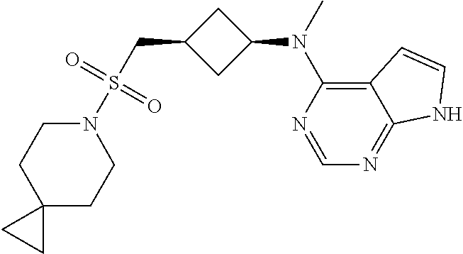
N1(S(CC2CC(N(C)C3=C4C(=NC=N3)NC=C4)C2)(=O)=O)CCC2(CC1)CC2
